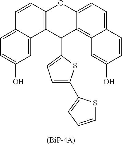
C1=C2C(=CC(O)=C1)C1=C(C=C2)OC2=CC=C3C(=C2C1C1=CC=C(C2=CC=CS2)S1)C=C(O)C=C3
